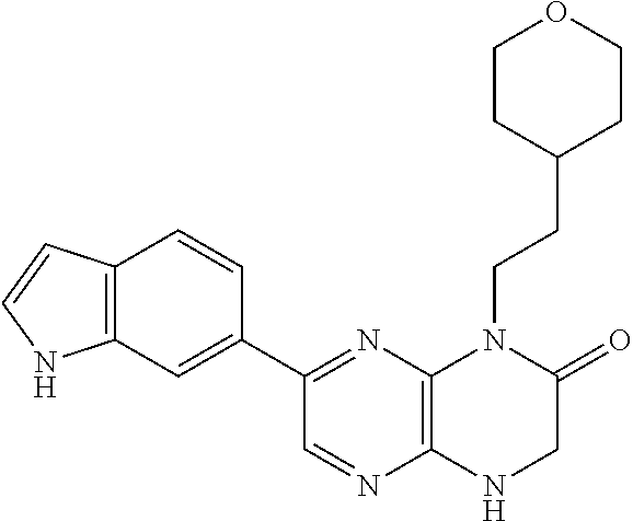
C1(C2=NC3=C(N=C2)NCC(=O)N3CCC2CCOCC2)=CC2=C(C=C1)C=CN2
